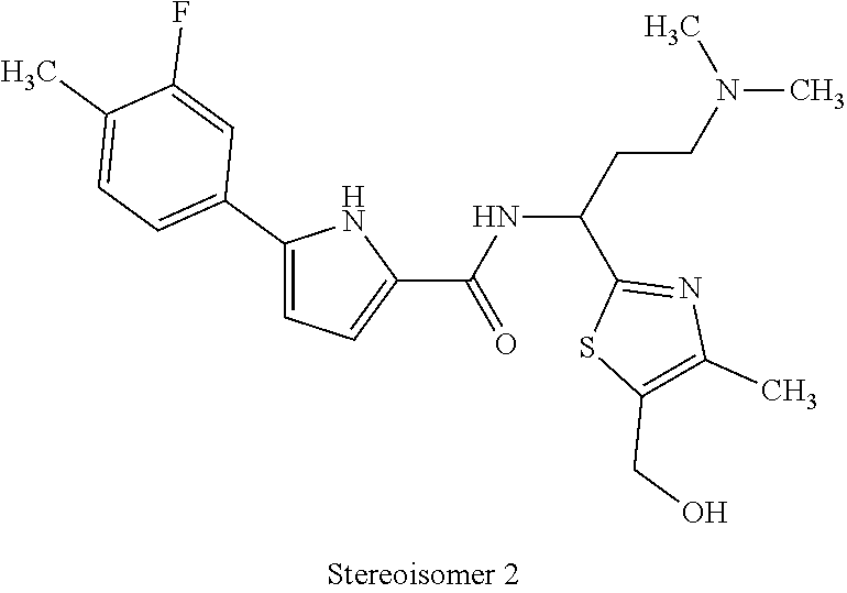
C(C(C1=NC(C)=C(CO)S1)NC(C1=CC=C(C2=CC=C(C)C(F)=C2)N1)=O)CN(C)C
